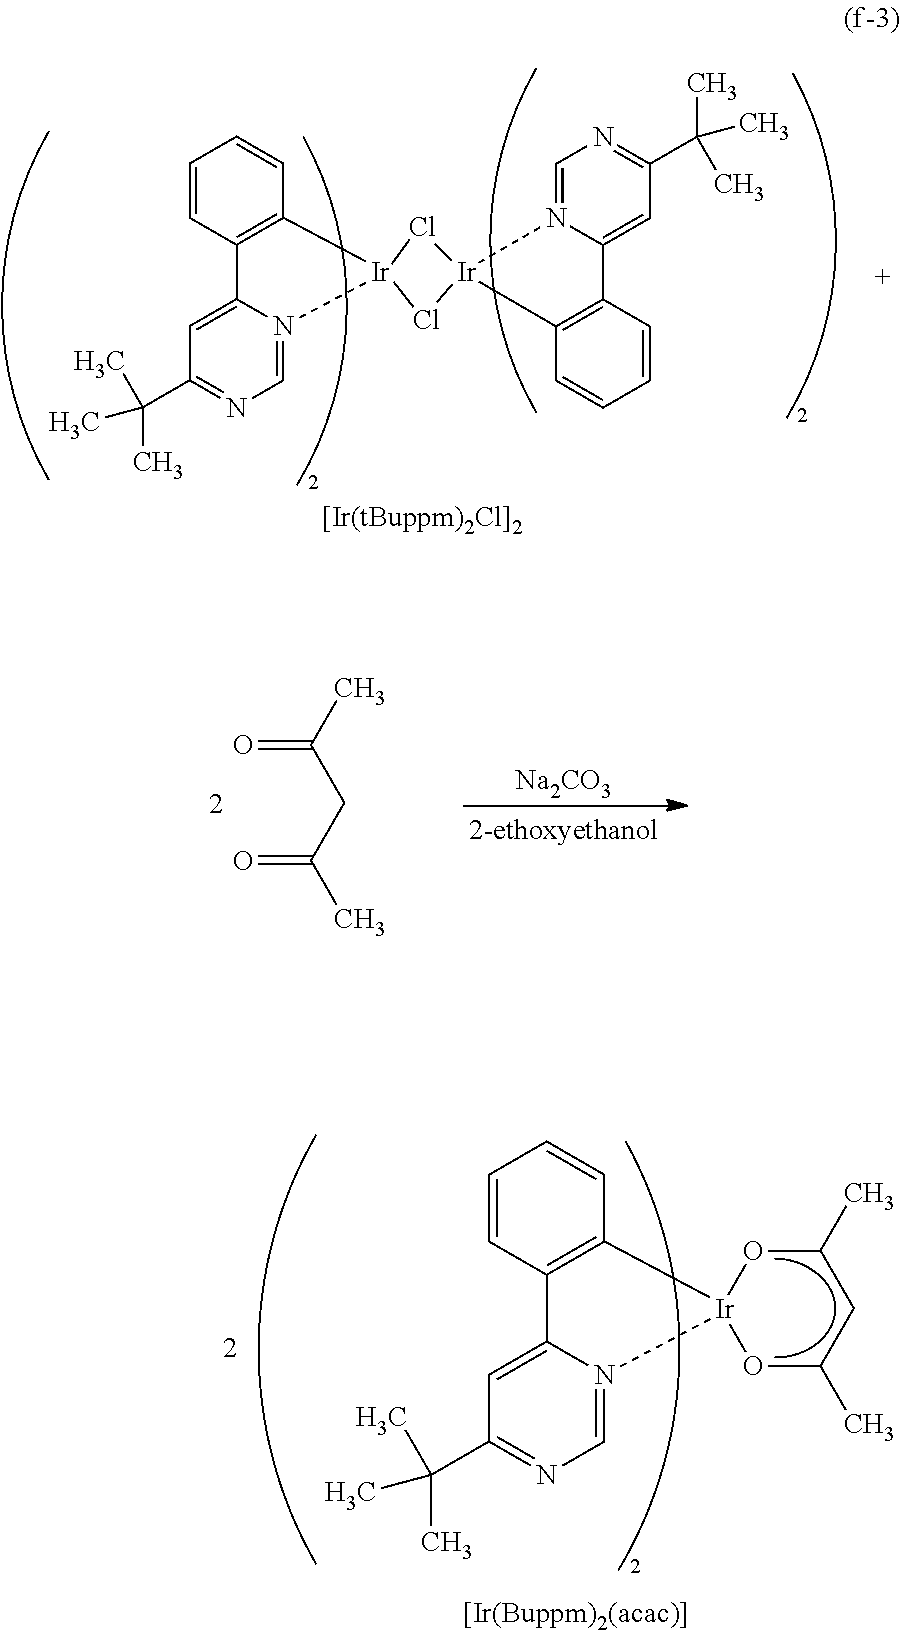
CC(CC(C)=O)=O.[Na2CO3].Cl1[Ir]2(Cl[Ir]13C1=C(C=CC=C1)C1=CC(C(C)(C)C)=NC=N13)C1=C(C=CC=C1)C1=CC(C(C)(C)C)=NC=N12.C1=CC2=C(C=C1)[Ir]1(N3=CN=C(C(C)(C)C)C=C23)OC(C)CC(C)O1
